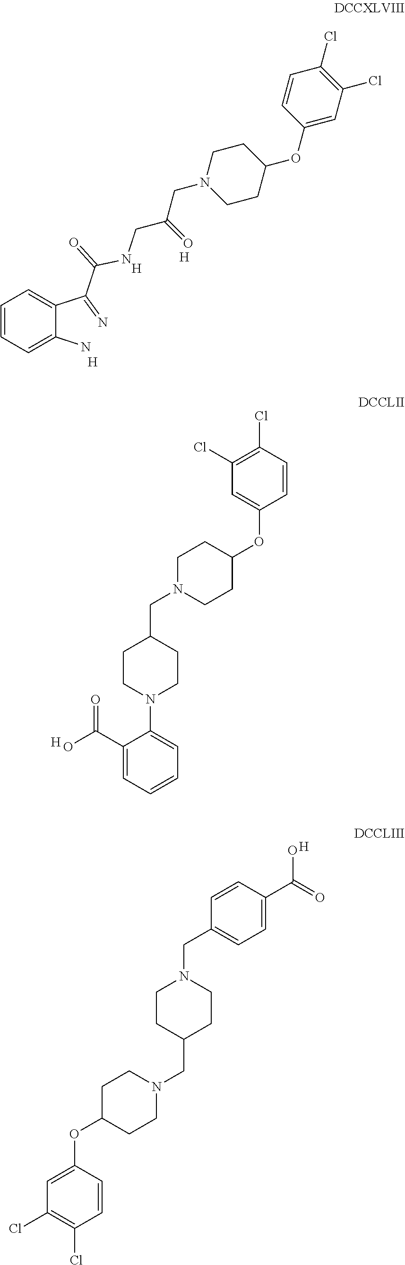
C1=CC=C(N)C(C(=N)C(=O)NCC(CN2CCC(OC3=CC(Cl)=C(Cl)C=C3)CC2)=O)=C1.[H].[H].[H].C1=CC(Cl)=C(Cl)C=C1OC1CCN(CC2CCN(C3=CC=CC=C3C(O)=O)CC2)CC1.[H].C1=C(OC2CCN(CC3CCN(CC4=CC=C(C(=O)O)C=C4)CC3)CC2)C=CC(Cl)=C1Cl.[H]
